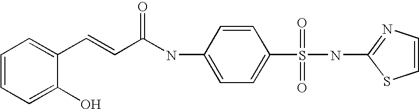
C1=CC=C(O)C(C=CC(NC2=CC=C(S(NC3=NC=CS3)(=O)=O)C=C2)=O)=C1
